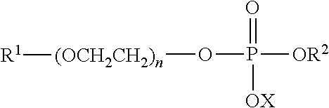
[(OCH2CH2)n](OP([OR2])(=O)[OX])[R1]
